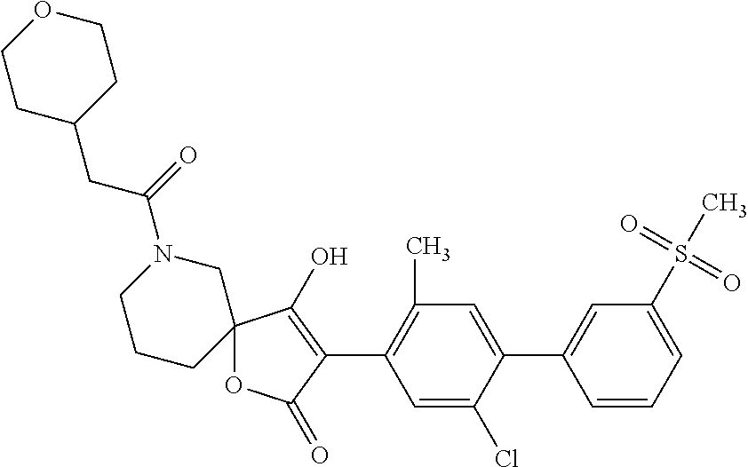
C12(OC(=O)C(C3=C(C)C=C(C4=CC(S(C)(=O)=O)=CC=C4)C(Cl)=C3)=C1O)CN(C(=O)CC1CCOCC1)CCC2
